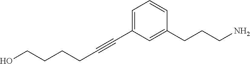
C(#CC1=CC=CC(CCCN)=C1)CCCCO
